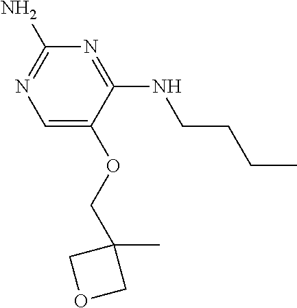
C1(N)=NC=C(OCC2(C)COC2)C(NCCCC)=N1
